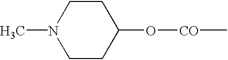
C1CC(O[CO]C)CCN1C
